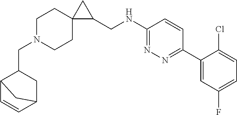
C12C=CC(CC1CN1CCC3(CC1)C(CNC1=NN=C(C4=CC(F)=CC=C4Cl)C=C1)C3)C2
